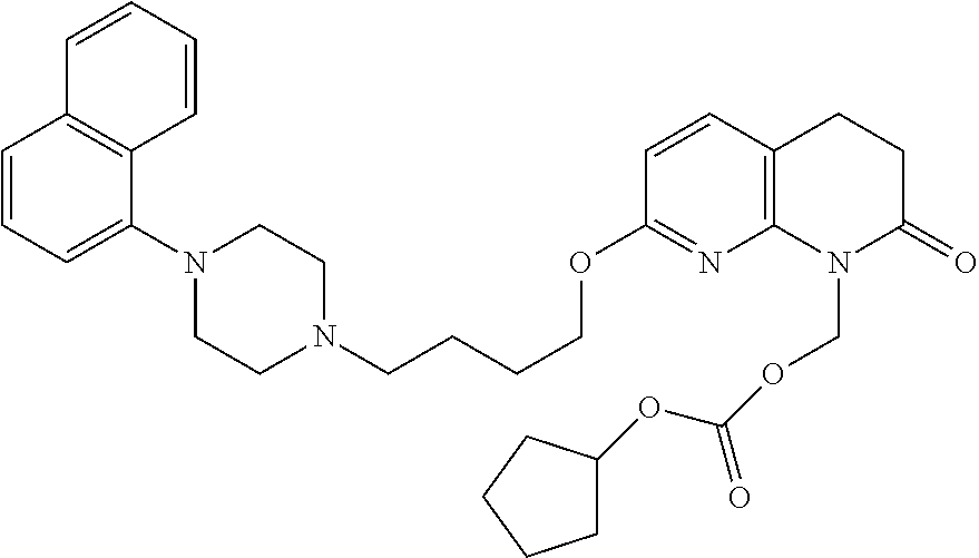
C1=CC=C(N2CCN(CCCCOC3=NC4=C(C=C3)CCC(=O)N4COC(OC3CCCC3)=O)CC2)C2=C1C=CC=C2
